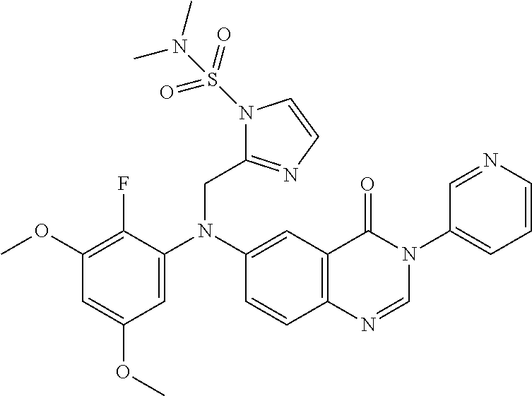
C1(OC)=C(F)C(N(C2=CC3=C(C=C2)N=CN(C2=CC=CN=C2)C3=O)CC2=NC=CN2S(=O)(=O)N(C)C)=CC(OC)=C1
